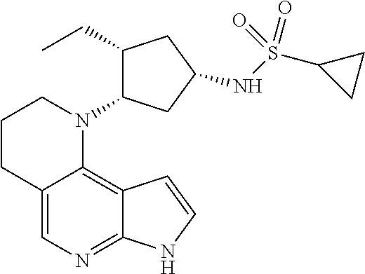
C12=CN=C3C(=C1N(C1C(CC)CC(NS(C4CC4)(=O)=O)C1)CCC2)C=CN3
